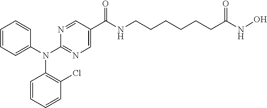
C(NCCCCCCC(NO)=O)(=O)C1=CN=C(N(C2=CC=CC=C2)C2=C(Cl)C=CC=C2)N=C1
